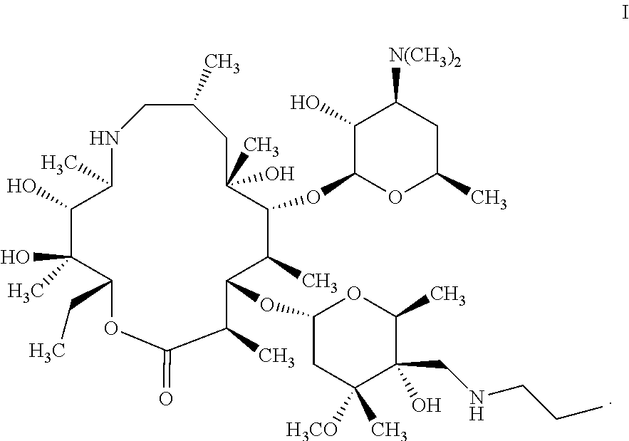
C1(O)C(O)(C)C(CC)OC(=O)C(C)C(OC2CC([H3CO])(C)C(O)(CNCCC)C(C)O2)C(C)C(OC2C(O)C([N(CH3)2])CC(C)O2)C(C)(O)CC(C)CNC1C
